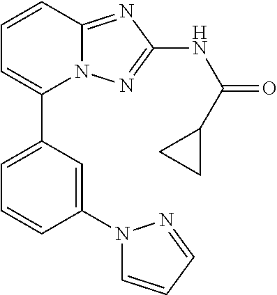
C1(C2=CC=CC(N3C=CC=N3)=C2)=CC=CC2=NC(NC(=O)C3CC3)=NN12
